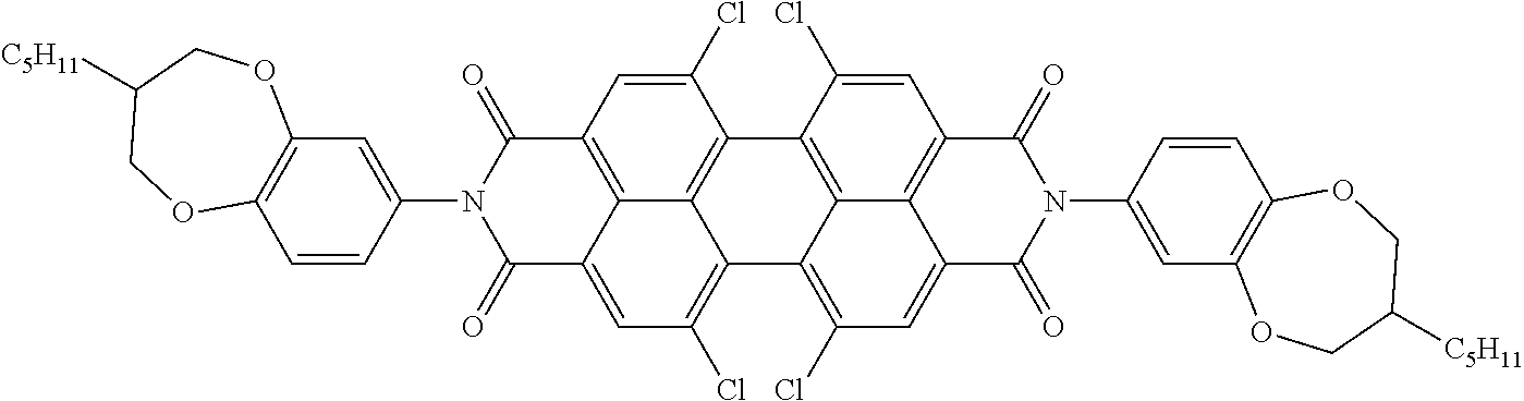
C1=C(Cl)C2=C3C4=C1C(=O)N(C1=CC5=C(C=C1)OCC([C5H11])CO5)C(=O)C4=CC(Cl)=C3C1=C(Cl)C=C3C4=C(C=C(Cl)C2=C14)C(=O)N(C1=CC2=C(C=C1)OCC([C5H11])CO2)C3=O
